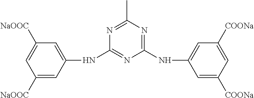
C1([NaOOC])=CC([NaOOC])=CC(NC2=NC(NC3=CC([COONa])=CC([COONa])=C3)=NC(C)=N2)=C1
